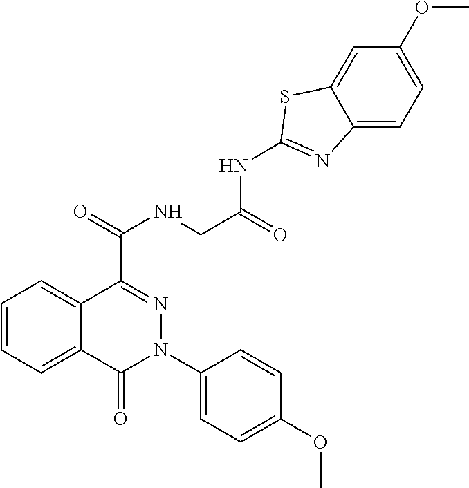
C1=CC=C2C(=C1)C(C(=O)NCC(NC1=NC3=CC=C(OC)C=C3S1)=O)=NN(C1=CC=C(OC)C=C1)C2=O
